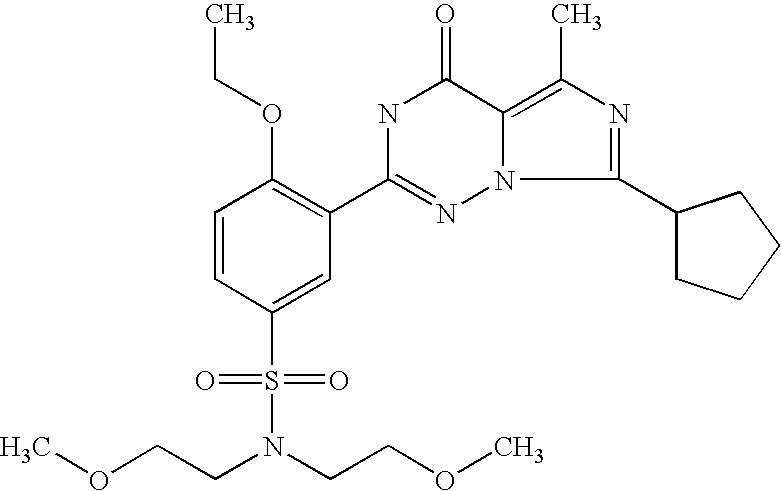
C1=CC(S(=O)(=O)N(CCOC)CCOC)=CC(C2=NN3C(=C(C)N=C3C3CCCC3)C(=O)N2)=C1OCC
